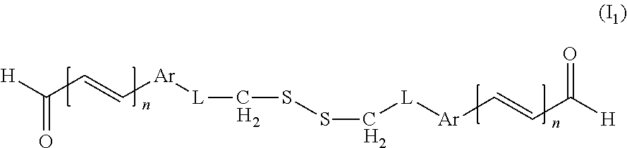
C(=O)([H])C=C[Ar][L]CSSC[L][Ar]C=CC(=O)[H].[H2].[H2]
